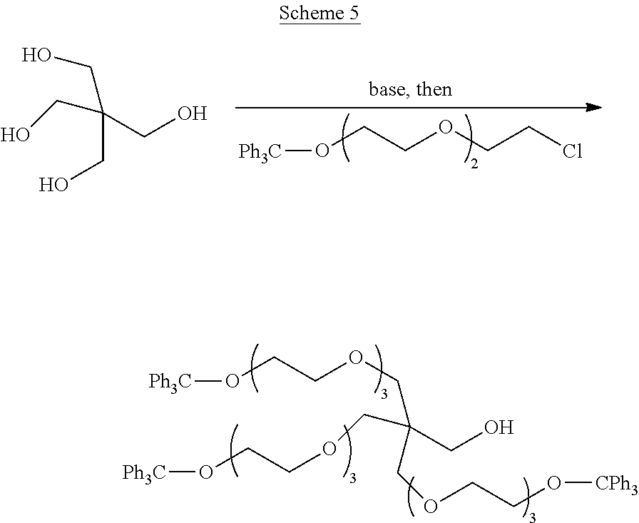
[Ph3C]OCCOCCCl.OCC(CO)(CO)CO.[Ph3C]OCCOCC(CO)(COCCO[Ph3C])COCCO[CPh3]
